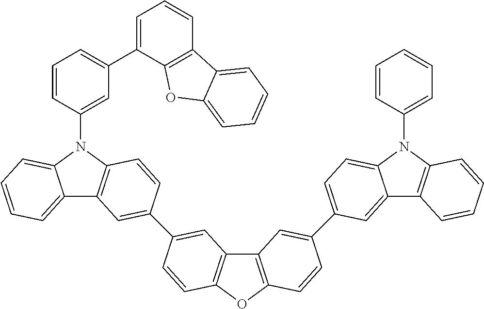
C1=CC(N2C3=CC=CC=C3C3=C2C=CC(C2=CC4=C(OC5=C4C=C(C4=CC=C6N(C7=CC=CC=C7)C7=C(C6=C4)C=CC=C7)C=C5)C=C2)=C3)=CC(C2=CC=CC3=C2OC2=CC=CC=C32)=C1
